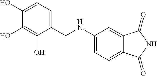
C1(O)=CC=C(CNC2=CC=C3C(=C2)C(=O)NC3=O)C(O)=C1O
